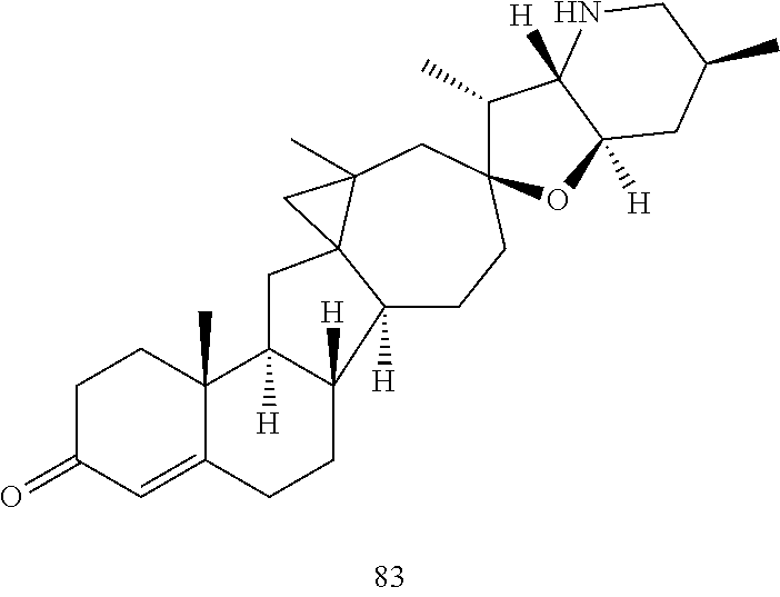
C1C(=O)C=C2C(C)(C1)C1([H])C([H])(CC2)C2([H])CCC3(CC4(C)C2(C1)C4)C(C)C1([H])C([H])(O3)CC(C)CN1
